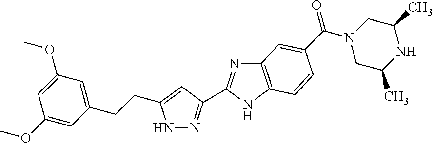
N1N=C(C2=NC3=C(N2)C=CC(C(N2CC(C)NC(C)C2)=O)=C3)C=C1CCC1=CC(OC)=CC(OC)=C1
